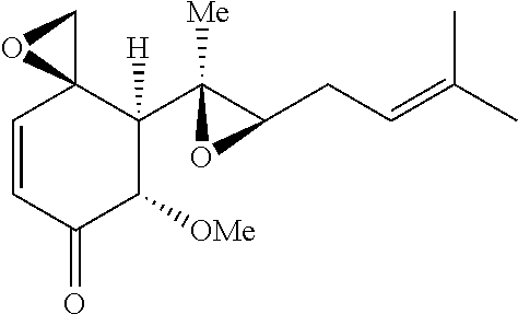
C1=CC(=O)C([OMe])C(C2([Me])C(CC=C(C)C)O2)([H])C12CO2
